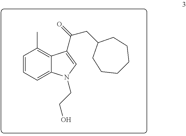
C12=CC=CC(C)=C1C(C(CC1CCCCCC1)=O)=CN2CCO
